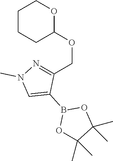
C1CCC(OCC2=NN(C)C=C2B2OC(C)(C)C(C)(C)O2)OC1
